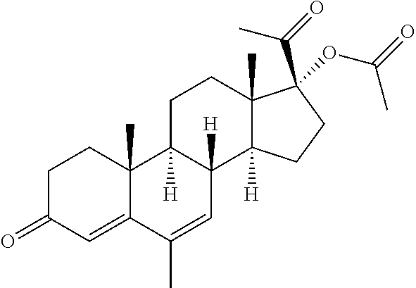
C1C2([H])C([H])(C3([H])C(C)(C1)C(OC(=O)C)(C(=O)C)CC3)C=C(C)C1=CC(=O)CCC21C
